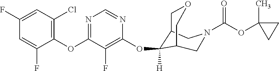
C1(F)=CC(Cl)=C(OC2=NC=NC(OC3([H])C4COCC3CN(C(OC3(C)CC3)=O)C4)=C2F)C(F)=C1
